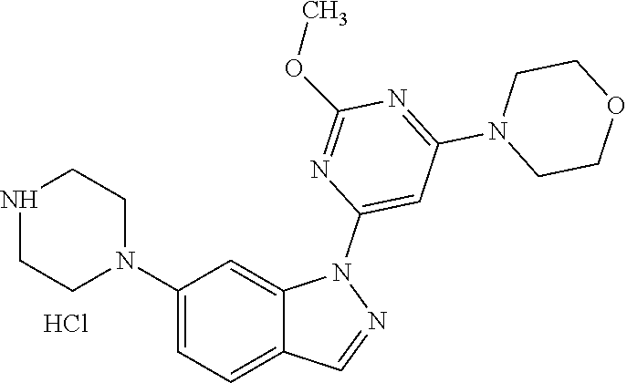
C1(N2CCNCC2)=CC=C2C(=C1)N(C1=CC(N3CCOCC3)=NC(OC)=N1)N=C2.Cl
